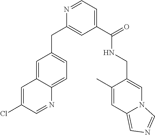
C1=C2C(=CC=C1CC1=CC(C(NCC3=CN4C(=CN=C4)C=C3C)=O)=CC=N1)N=CC(Cl)=C2
